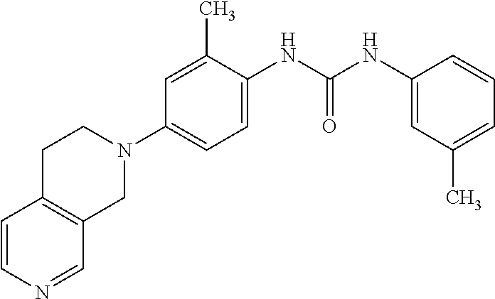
C1C2=C(CN(C3=CC=C(NC(NC4=CC(C)=CC=C4)=O)C(C)=C3)C1)C=NC=C2
